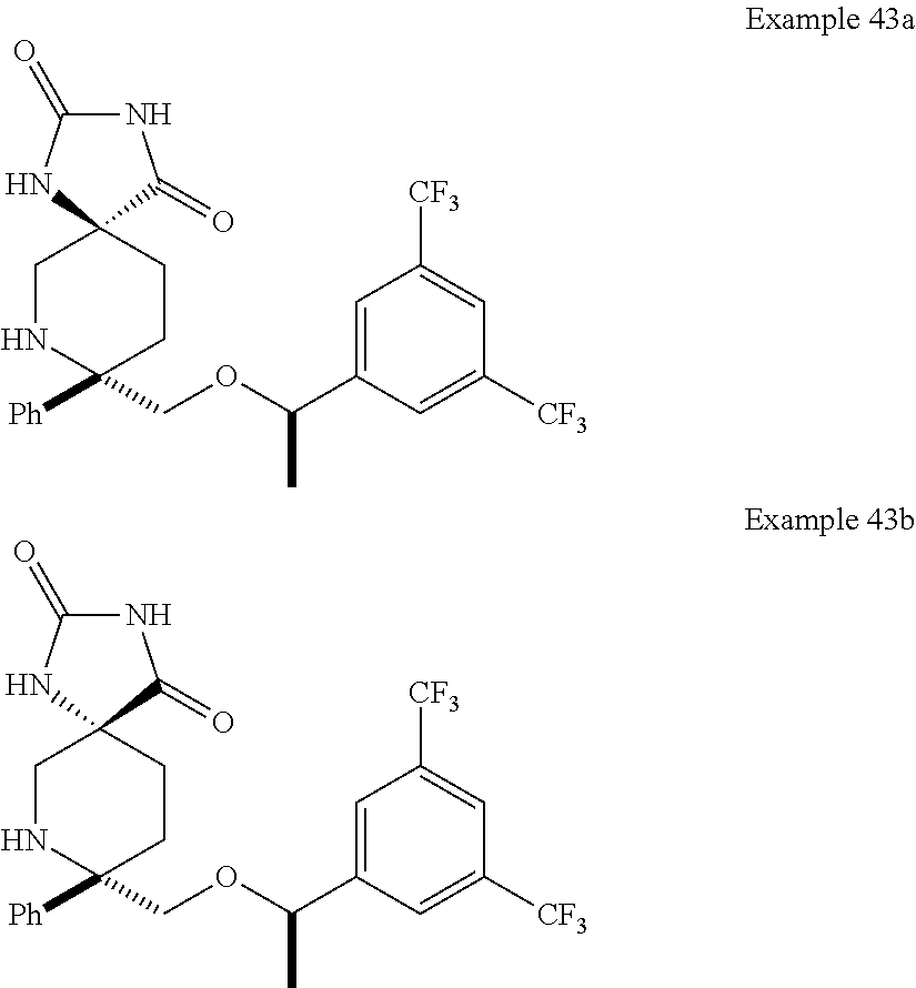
C1NC(COC(C2=CC([CF3])=CC([CF3])=C2)C)([Ph])CCC12NC(=O)NC2=O.C1NC(COC(C2=CC([CF3])=CC([CF3])=C2)C)([Ph])CCC12NC(=O)NC2=O
